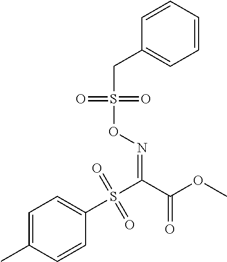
C1=C(C)C=CC(S(C(C(OC)=O)=NOS(CC2=CC=CC=C2)(=O)=O)(=O)=O)=C1
